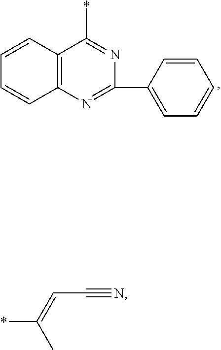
C12=C(N=C(C3=CC=CC=C3)N=C1*)C=CC=C2.*C(C)=CC#N
